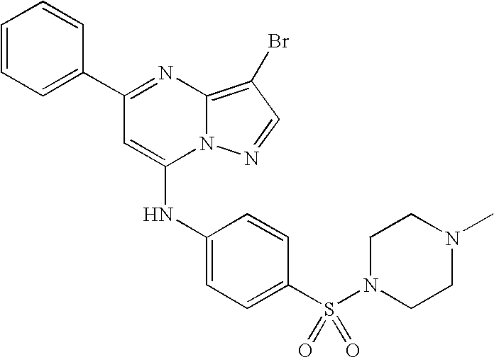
C1=C(C2=NC3=C(Br)C=NN3C(NC3=CC=C(S(N4CCN(C)CC4)(=O)=O)C=C3)=C2)C=CC=C1
